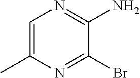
C1=C(C)N=C(Br)C(N)=N1
